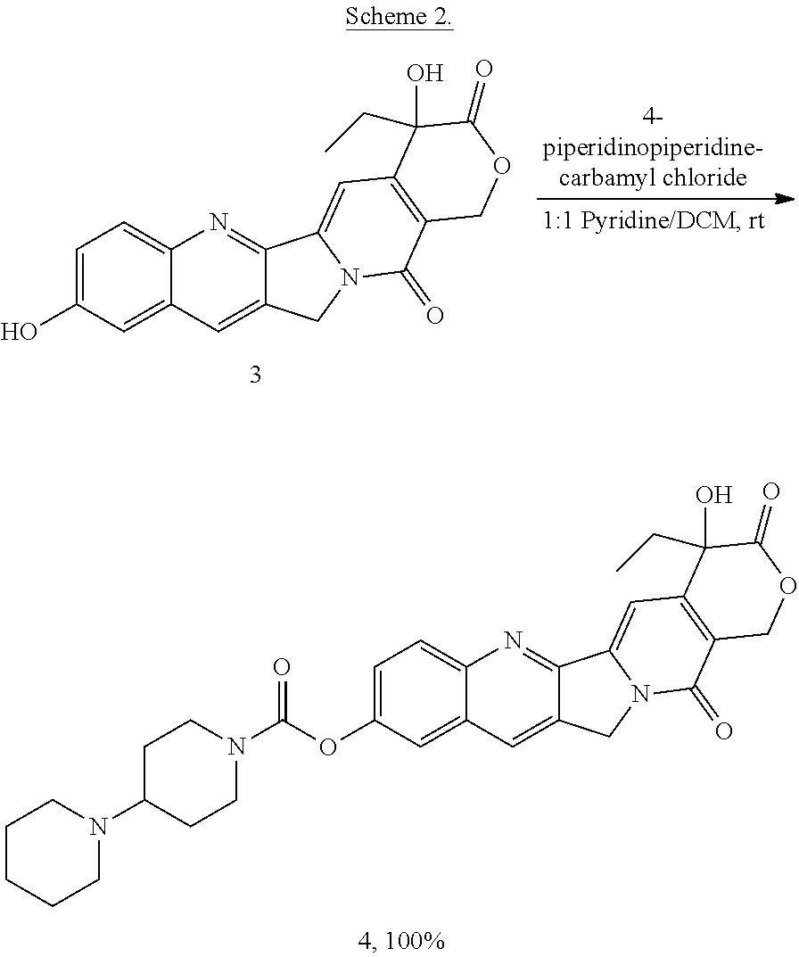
C1=C(OC(N2CCC(N3CCCCC3)CC2)=O)C=C2C(=C1)N=C1C(=C2)CN2C1=CC1=C(C2=O)COC(=O)C1(O)CC.C1=C(O)C=C2C(=C1)N=C1C(=C2)CN2C1=CC1=C(C2=O)COC(=O)C1(O)CC
